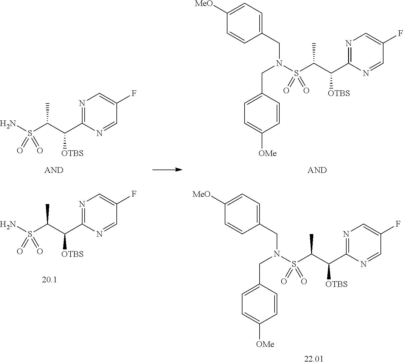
C1=C(CN(S(=O)(=O)C(C(C2=NC=C(F)C=N2)[OTBS])C)CC2=CC=C([MeO])C=C2)C=CC([OMe])=C1.N1=C(C(C(S(N)(=O)=O)C)[OTBS])N=CC(F)=C1.C1=C(CN(S(=O)(=O)C(C(C2=NC=C(F)C=N2)[OTBS])C)CC2=CC=C([MeO])C=C2)C=CC([OMe])=C1.N1=C(C(C(S(N)(=O)=O)C)[OTBS])N=CC(F)=C1
